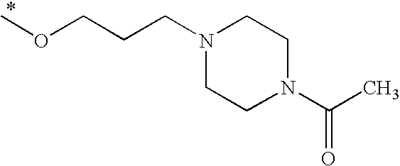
COCCCN1CCN(C(C)=O)CC1
